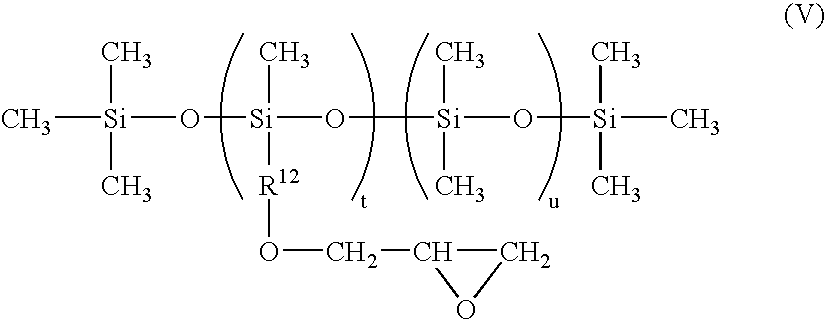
C[Si](O[Si](C)([R12]OCC1CO1)O[Si](C)(C)O[Si](C)(C)C)(C)C
